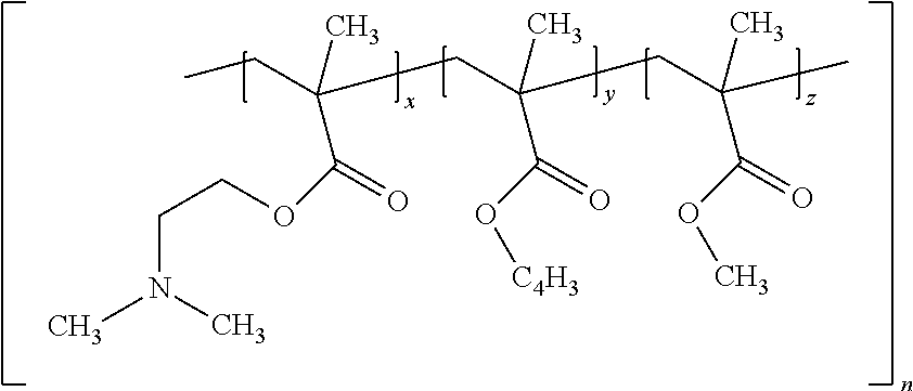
C(N(C)C)COC(C(CC)(C)CC(C)(C(O[C4H3])=O)CC(C)(C(=O)OC)C)=O
